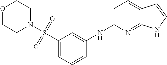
C1=C(NC2=CC(S(=O)(=O)N3CCOCC3)=CC=C2)N=C2C(=C1)C=CN2
